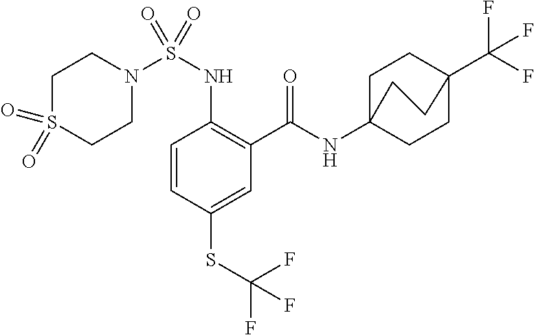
C1=CC(SC(F)(F)F)=CC(C(=O)NC23CCC(C(F)(F)F)(CC2)CC3)=C1NS(N1CCS(=O)(=O)CC1)(=O)=O
